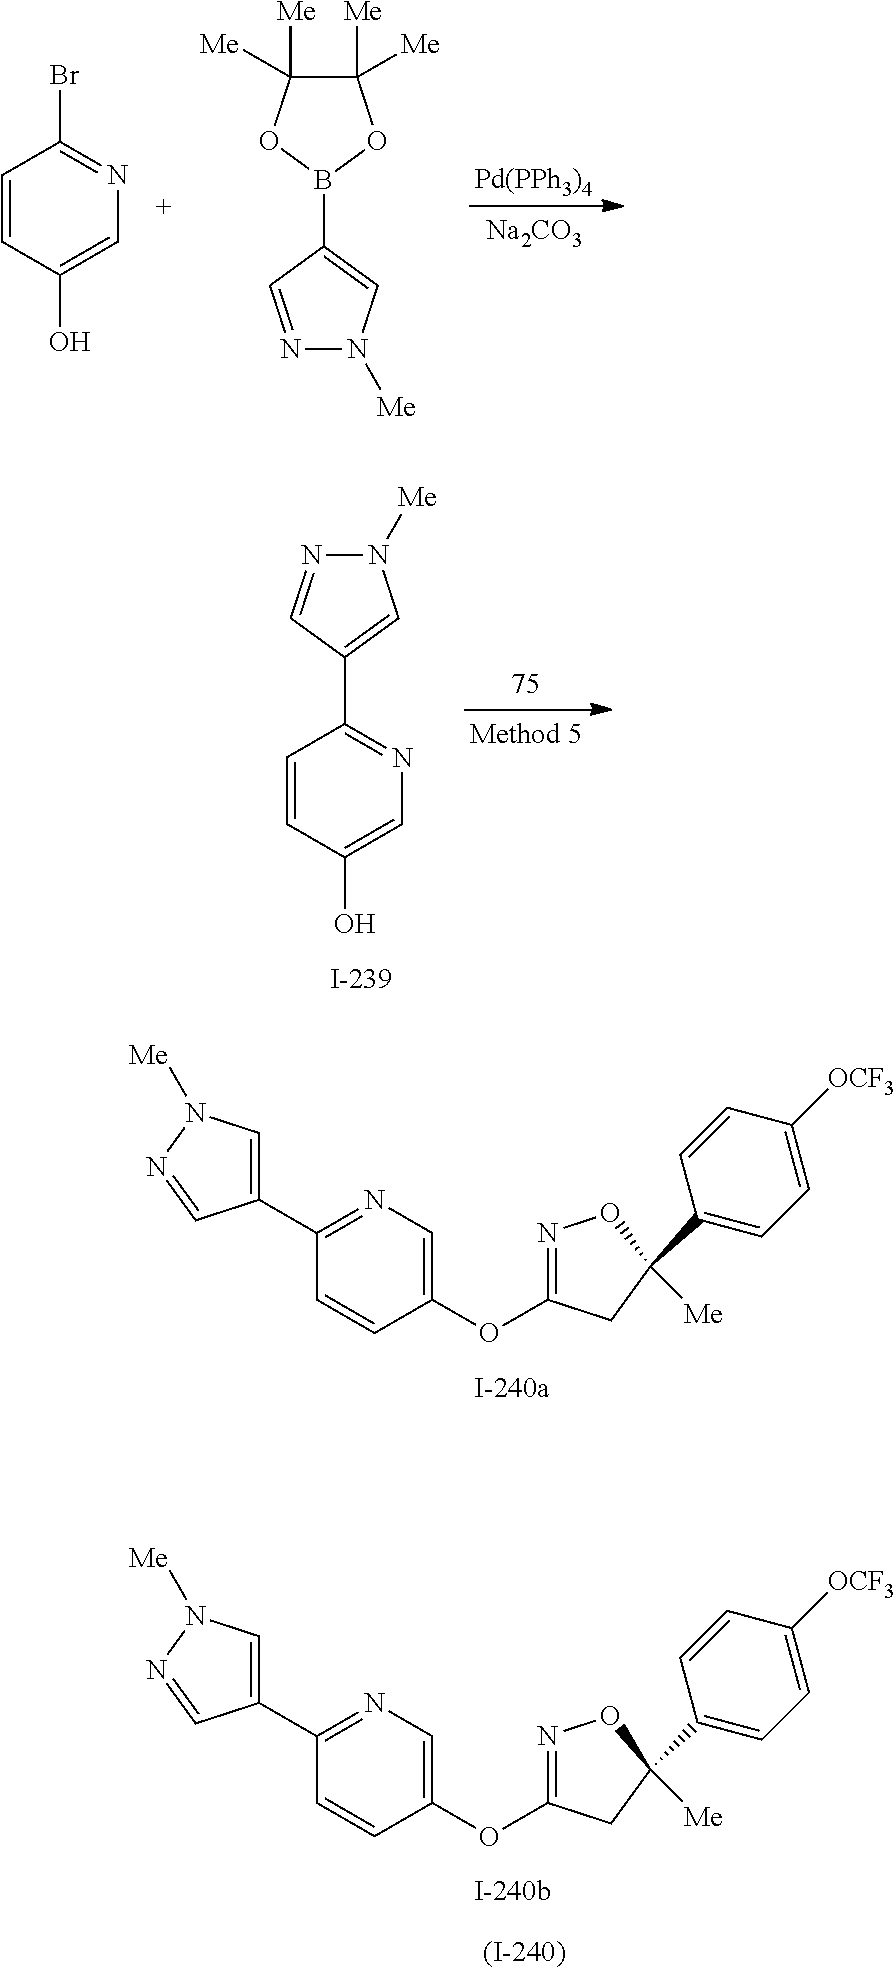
[Pd(PPh3)4].[Na2CO3].C1=CC(O)=CN=C1Br.N1=CC(B2OC([Me])([Me])C([Me])([Me])O2)=CN1[Me].N1([Me])N=CC(C2=NC=C(O)C=C2)=C1.C1(OC2=NOC([Me])(C3=CC=C([OCF3])C=C3)C2)=CN=C(C2=CN([Me])N=C2)C=C1.C1(OC2=NOC([Me])(C3=CC=C([OCF3])C=C3)C2)=CN=C(C2=CN([Me])N=C2)C=C1
